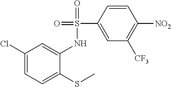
C1(Cl)=CC=C(SC)C(NS(=O)(=O)C2=CC([CF3])=C([NO2])C=C2)=C1
